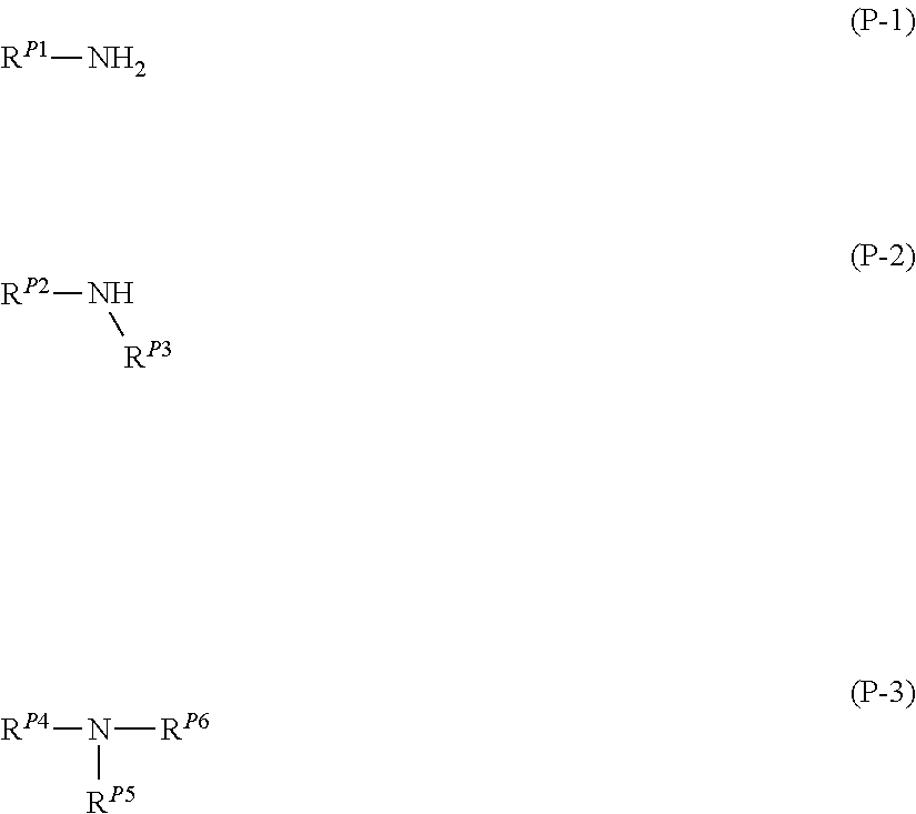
[RP1]N.[RP2]N[RP3].[RP4]N([RP5])[RP6]
